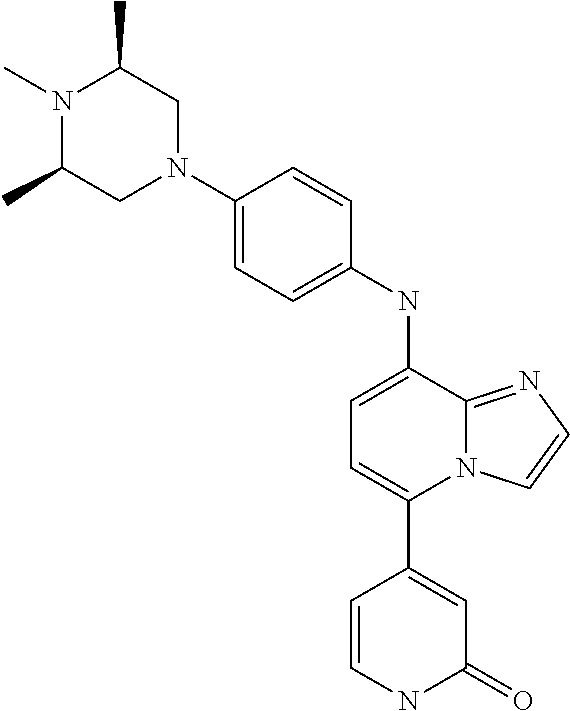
C1(C2=CC=C(NC3=CC=C(N4CC(C)N(C)C(C)C4)C=C3)C3=NC=CN23)=CC(=O)NC=C1
